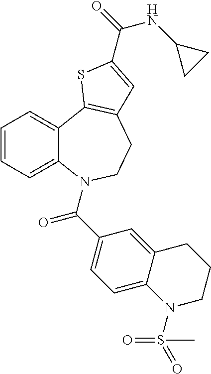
C1=CC=C2C(=C1)C1=C(CCN2C(C2=CC=C3C(=C2)CCCN3S(=O)(C)=O)=O)C=C(C(=O)NC2CC2)S1
